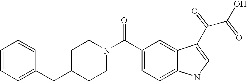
C1=CC=C(CC2CCN(C(C3=CC=C4C(=C3)C(C(C(O)=O)=O)=CN4)=O)CC2)C=C1
